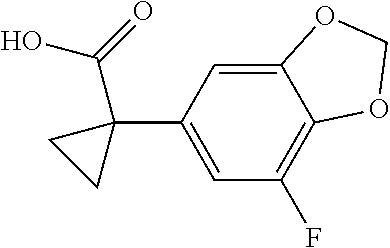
C1=C(C2(C(O)=O)CC2)C=C2C(=C1F)OCO2
